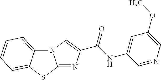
N12C3=CC=CC=C3SC1=NC(C(NC1=CC(OC)=CN=C1)=O)=C2
